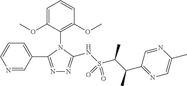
N1=CC(C2=NN=C(NS(C(C(C)C3=NC=C(C)N=C3)C)(=O)=O)N2C2=C(OC)C=CC=C2OC)=CC=C1
